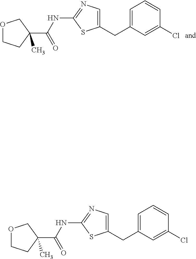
C1(CC2=CC=CC(Cl)=C2)=CN=C(NC(C2(C)COCC2)=O)S1.C1(CC2=CC=CC(Cl)=C2)=CN=C(NC(C2(C)COCC2)=O)S1
